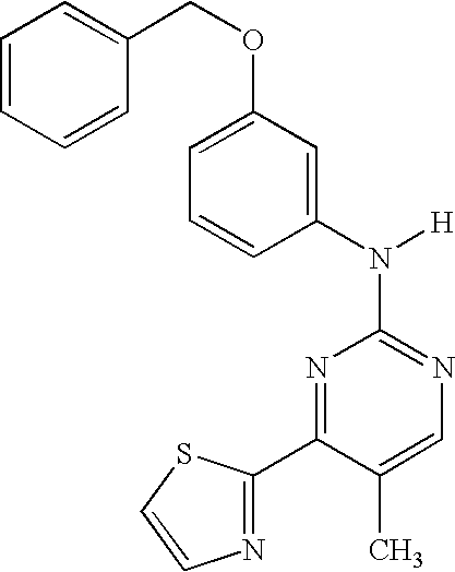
N1=C(N([H])C2=CC(OCC3=CC=CC=C3)=CC=C2)N=C(C2=NC=CS2)C(C)=C1
